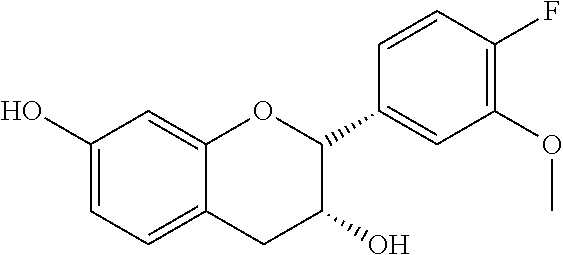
C1=C(O)C=C2C(=C1)CC(O)C(C1=CC(OC)=C(F)C=C1)O2
